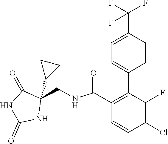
C1=C(C(F)(F)F)C=CC(C2=C(C(NCC3(C4CC4)C(=O)NC(=O)N3)=O)C=CC(Cl)=C2F)=C1
